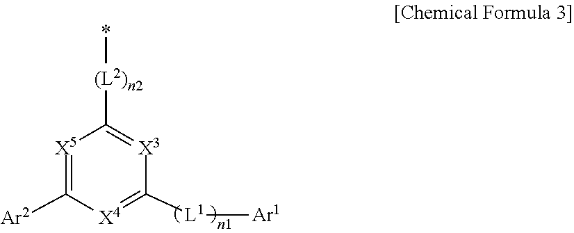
[X4]1=C([L1][Ar1])[X3]=C([(L2)n2]*)[X5]=C1[Ar2]
